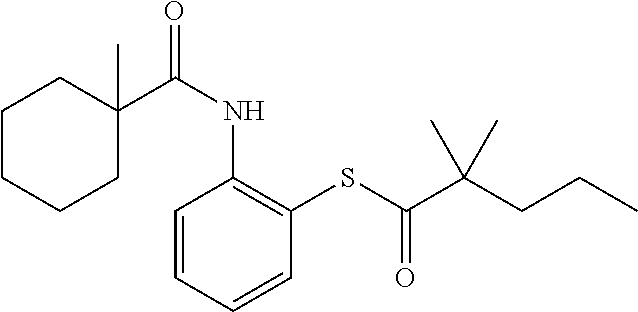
C1C(C(NC2=C(SC(=O)C(CCC)(C)C)C=CC=C2)=O)(C)CCCC1
